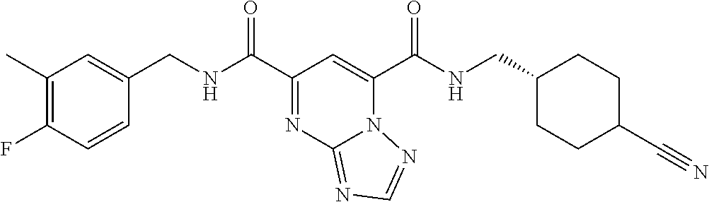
C1(C)=C(F)C=CC(CNC(C2=NC3=NC=NN3C(C(NCC3CCC(C#N)CC3)=O)=C2)=O)=C1
